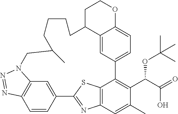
C12=CC3=CC=C1OCCC2CCCCC(C)CN1C2=C(C=CC(=C2)C2=NC4=C(C3=C(C(C(O)=O)OC(C)(C)C)C(C)=C4)S2)N=N1
